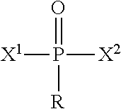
[X1]P([X2])(=O)[R]
